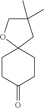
C1CC(=O)CCC12CC(C)(C)CO2
